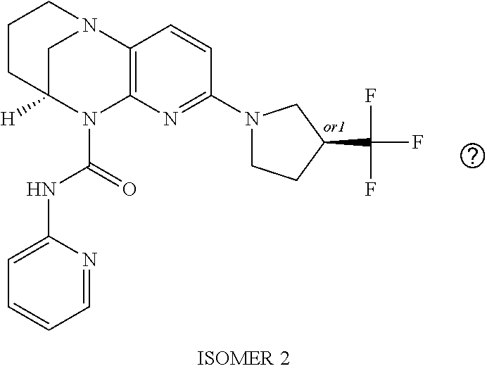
C1C2([H])N(C(=O)NC3=CC=CC=N3)C3=C(N1CCC2)C=CC(N1CCC(C(F)(F)F)C1)=N3
